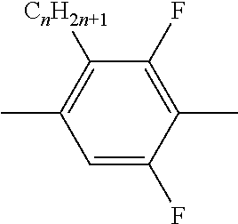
C1(F)=C(C)C(F)=CC(C)=C1[CnH2n+1]
